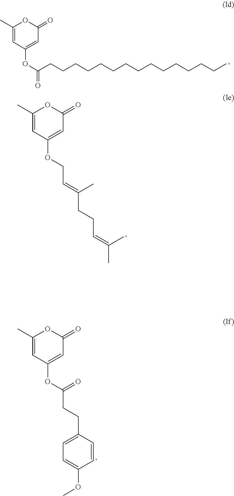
C1(C)=CC(OC(CCCCCCCCCCCCCCC)=O)=CC(=O)O1.C1(C)=CC(OCC=C(CCC=C(C)C)C)=CC(=O)O1.C1(C)=CC(OC(CCC2=CC=C(OC)C=C2)=O)=CC(=O)O1
